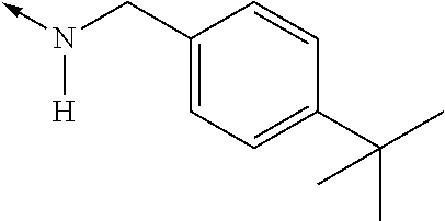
N([H])(CC1=CC=C(C(C)(C)C)C=C1)->C
